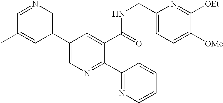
C1=NC=C(C2=CN=C(C3=NC=CC=C3)C(C(=O)NCC3=CC=C([OMe])C([OEt])=N3)=C2)C=C1C
